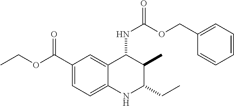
C1(C(OCC)=O)=CC=C2C(=C1)C(NC(=O)OCC1=CC=CC=C1)C(C)C(CC)N2
